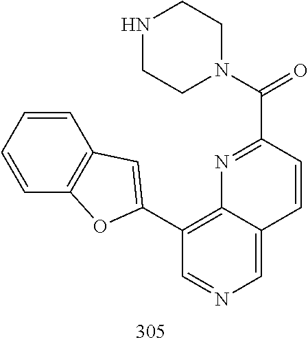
N1=C(C(N2CCNCC2)=O)C=CC2=CN=CC(C3=CC4=C(C=CC=C4)O3)=C12
